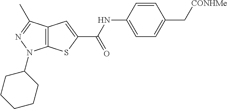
C12=C(C(C)=NN1C1CCCCC1)C=C(C(NC1=CC=C(C[CONHMe])C=C1)=O)S2
